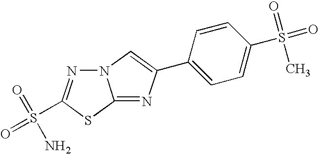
N12N=C(S(=O)(=O)N)SC1=NC(C1=CC=C(S(=O)(=O)C)C=C1)=C2
